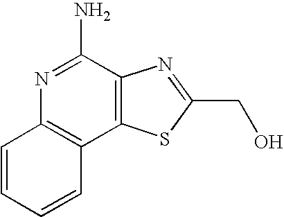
N1=C(N)C2=C(C3=C1C=CC=C3)SC(CO)=N2
